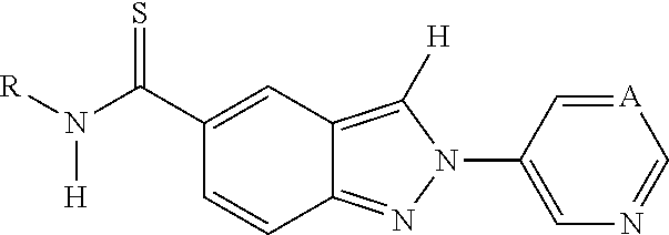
N1(C2=CN=C[A]=C2)C([H])=C2C=C(C(N([R])[H])=S)C=CC2=N1
